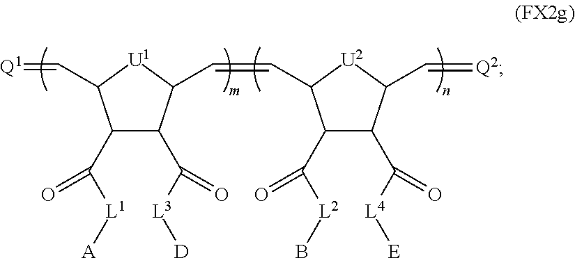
C1(C([L1][A])=O)C(C([L3][D])=O)C(C=CC2C(C([L2]B)=O)C(C([L4][E])=O)C(C=[Q2])[U2]2)[U1]C1C=[Q1]
